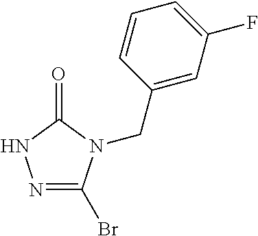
N1=C(Br)N(CC2=CC(F)=CC=C2)C(=O)N1
